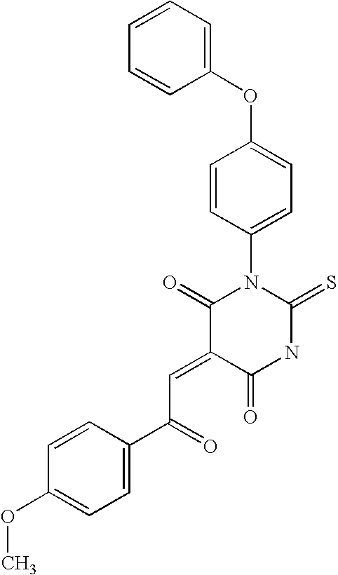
C1(OC2=CC=C(N3C(=O)C(=CC(=O)C4=CC=C(OC)C=C4)C(=O)NC3=S)C=C2)=CC=CC=C1
